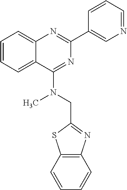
C1=CC=C2C(=C1)N=C(C1=CN=CC=C1)N=C2N(CC1=NC2=C(S1)C=CC=C2)C
